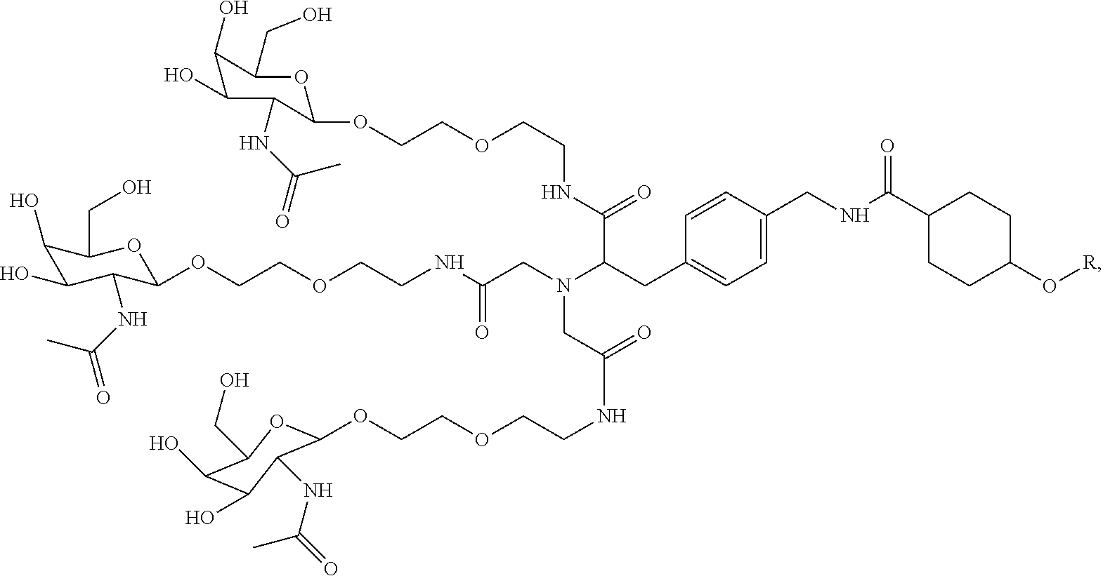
O(CCOCCNC(C(CC1=CC=C(CNC(C2CCC(O[R])CC2)=O)C=C1)N(CC(NCCOCCOC1C(NC(=O)C)C(O)C(O)C(CO)O1)=O)CC(=O)NCCOCCOC1C(NC(=O)C)C(O)C(O)C(CO)O1)=O)C1OC(CO)C(O)C(O)C1NC(=O)C
